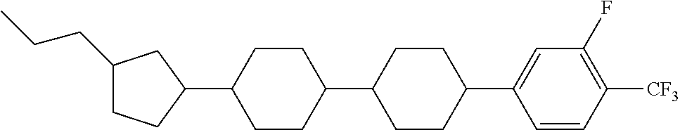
C1(CCC)CCC(C2CCC(C3CCC(C4=CC(F)=C([CF3])C=C4)CC3)CC2)C1
